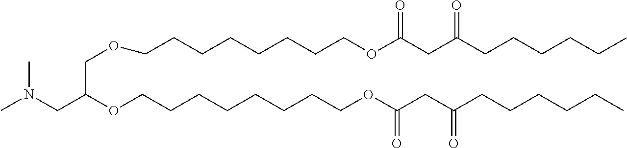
CN(CC(OCCCCCCCCOC(CC(CCCCCC)=O)=O)COCCCCCCCCOC(CC(CCCCCC)=O)=O)C
